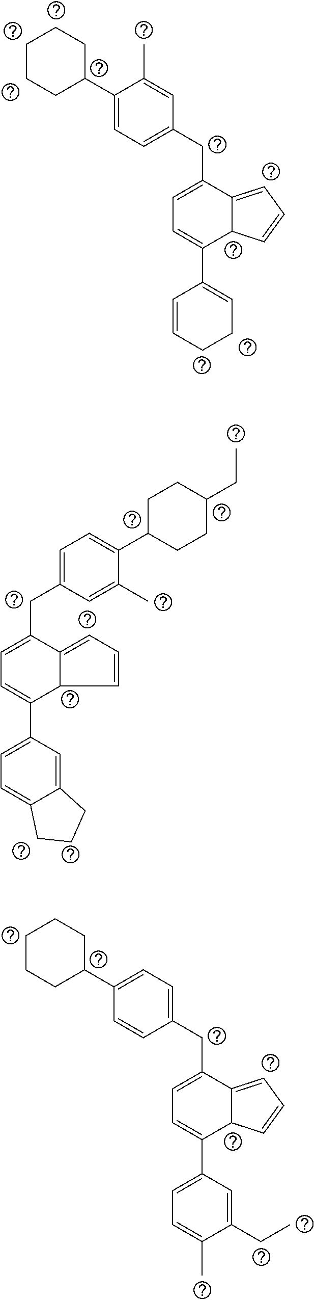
C1=C(C2CCC(CC)CC2)C(C)=CC(CC2=CC=C(C3=CC=C4C(=C3)CCC4)C3C2=CC=C3)=C1.C1C(C2=CC=C(CC3=CC=C(C4=CCCC=C4)C4C3=CC=C4)C=C2C)CCCC1.C1C(C2=CC=C(CC3=CC=C(C4=CC=C(C)C(CC)=C4)C4C3=CC=C4)C=C2)CCCC1
